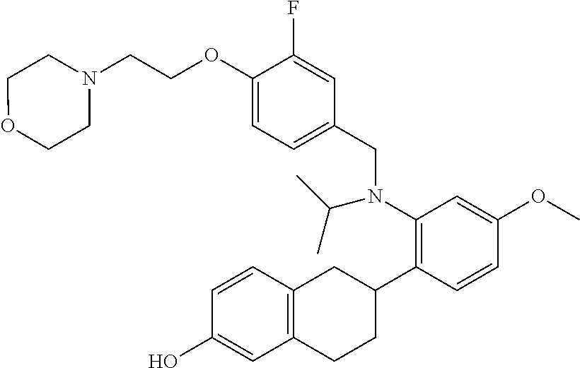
N1(CCOC2=CC=C(CN(C3=C(C4CC5=C(CC4)C=C(O)C=C5)C=CC(OC)=C3)C(C)C)C=C2F)CCOCC1
